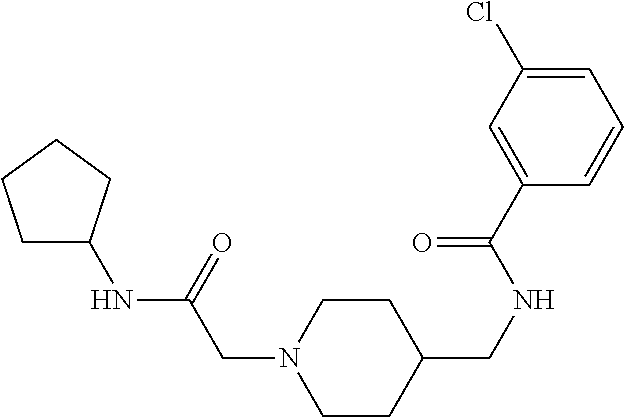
C1C(NC(CN2CCC(CNC(C3=CC(Cl)=CC=C3)=O)CC2)=O)CCC1
